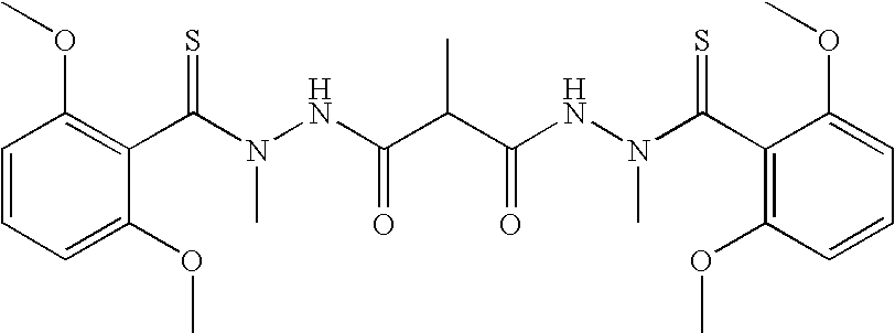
C1=CC=C(OC)C(C(N(NC(C(C(NN(C(C2=C(OC)C=CC=C2OC)=S)C)=O)C)=O)C)=S)=C1OC
